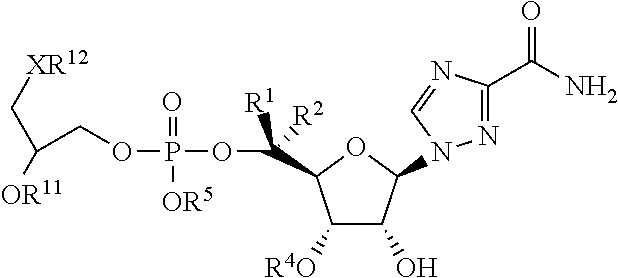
C1([R4O])C(O)C(N2N=C(C(N)=O)N=C2)OC1C([R1])([R2])OP(OCC([OR11])C[XR12])(=O)[OR5]
